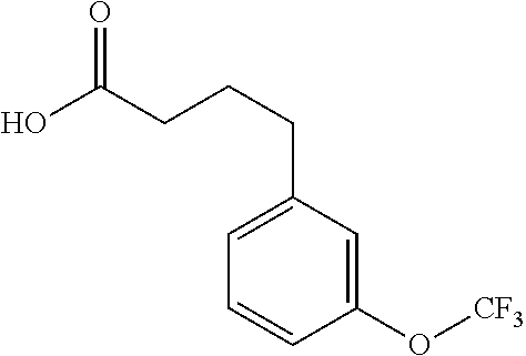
C(CCC1=CC=CC(O[CF3])=C1)C(O)=O
